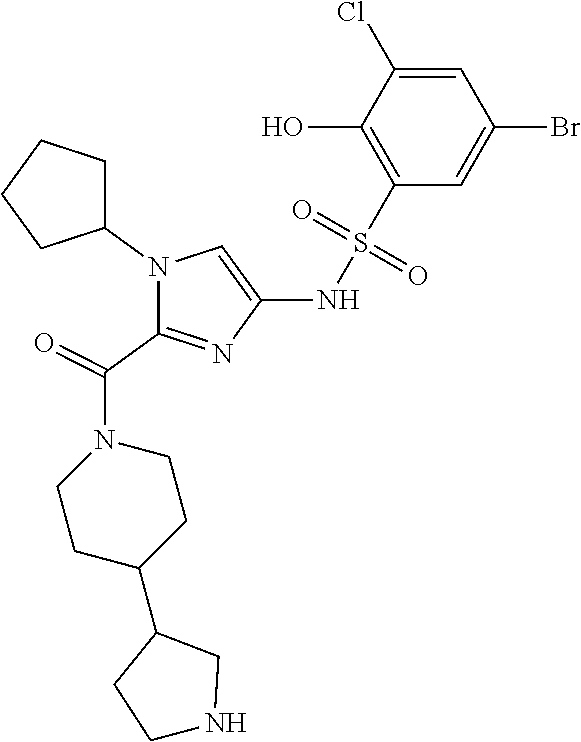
C1=C(Cl)C(O)=C(S(NC2=CN(C3CCCC3)C(C(N3CCC(C4CCNC4)CC3)=O)=N2)(=O)=O)C=C1Br
